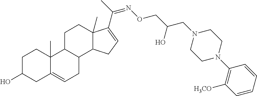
C1C(O)CC2=CCC3C(C2(C)C1)CCC1(C)C3CC=C1C(=NOCC(CN1CCN(C2=C([H3CO])C=CC=C2)CC1)O)C
